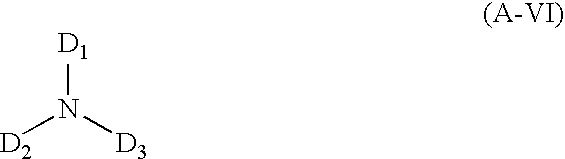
[D2]N([D3])[D1]
